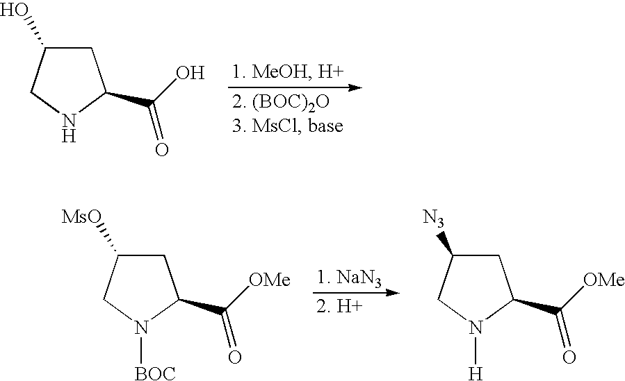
C1C(O)CNC1C(O)=O.C1C([MsO])CN([BOC])C1C([OMe])=O.C1C([N3])CN([H])C1C([OMe])=O
